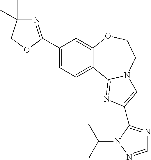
C1(C2=NC(C)(C)CO2)=CC=C2C(=C1)OCCN1C2=NC(C2=NC=NN2C(C)C)=C1
